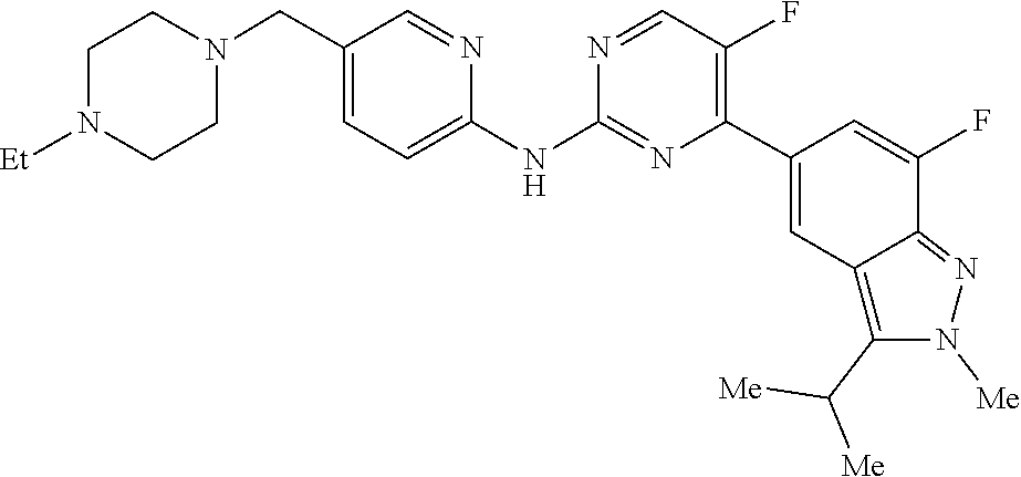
C1CN([Et])CCN1CC1=CC=C(NC2=NC(C3=CC4=C(C([Me])[Me])N([Me])N=C4C(F)=C3)=C(F)C=N2)N=C1
